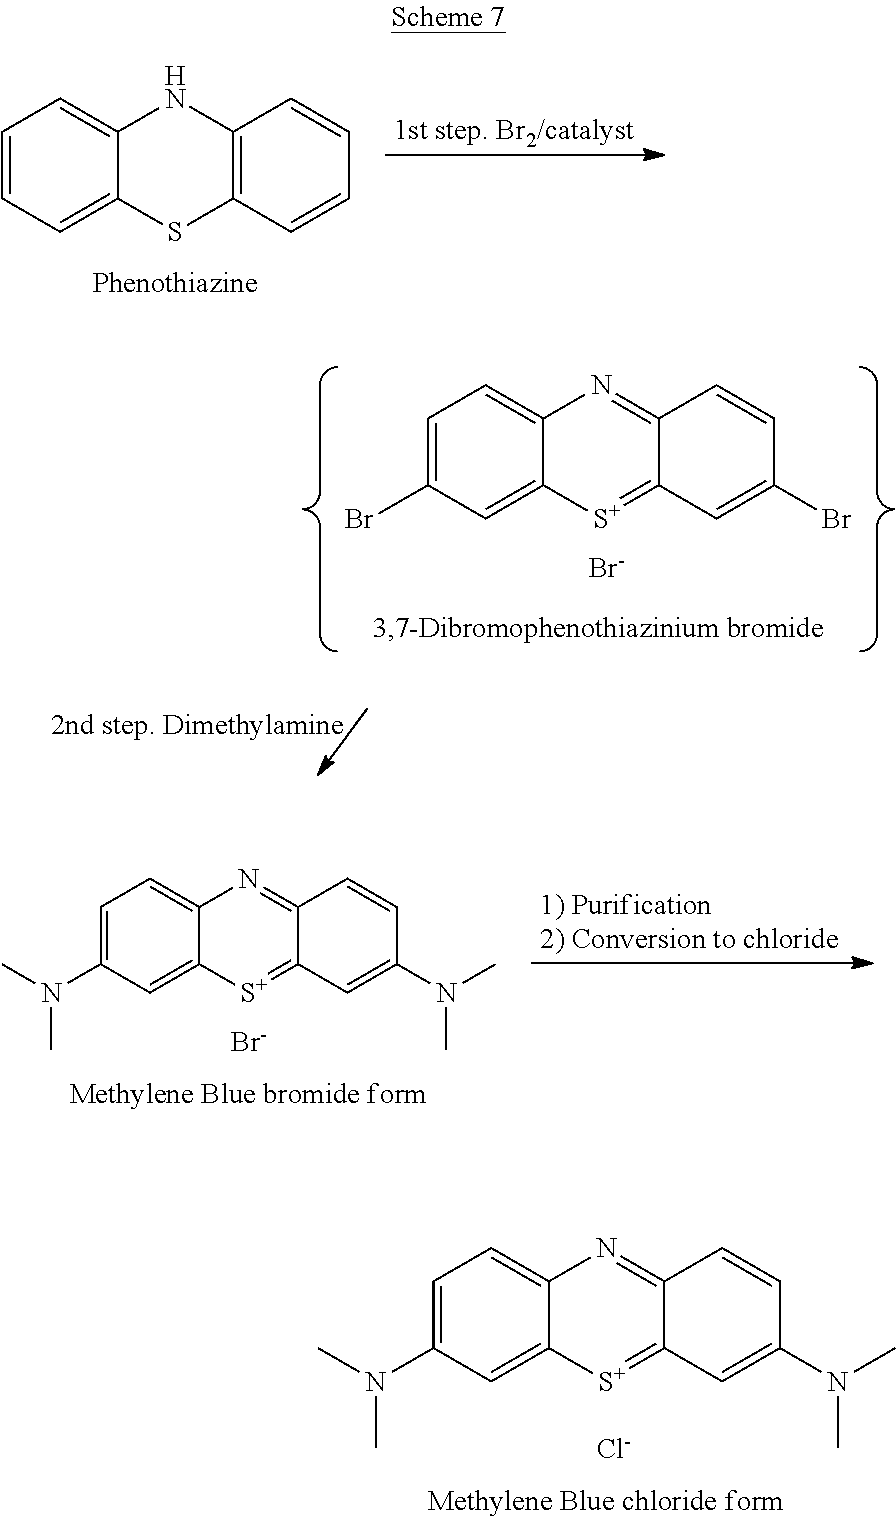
C1=C(N(C)C)C=C2C(=C1)N=C1C(=[S+]2)C=C(N(C)C)C=C1.[Cl-].[1st step. Br2/catalyst].C1=CC=C2C(=C1)NC1=C(S2)C=CC=C1.[Phenothiazine].[2nd step. Dimethylamine].C1=C(Br)C=C2C(=C1)N=C1C(=[S+]2)C=C(Br)C=C1.[Br-].[1) Purification2) Conversion to chloride].C1=C(N(C)C)C=C2C(=C1)N=C1C(=[S+]2)C=C(N(C)C)C=C1.[Br-]
